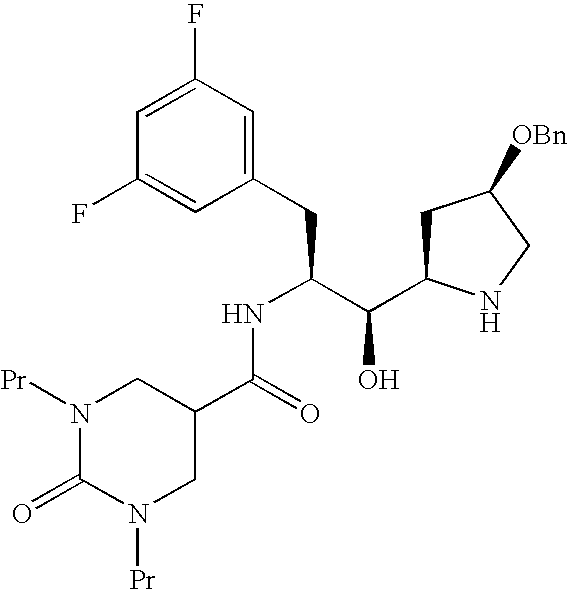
C1(F)=CC(F)=CC(CC(C(C2CC([OBn])CN2)O)NC(=O)C2CN([Pr])C(=O)N([Pr])C2)=C1
